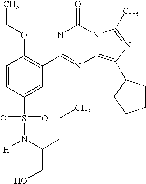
C1=CC(S(N([H])C(CCC)CO)(=O)=O)=CC(C2=NC3=C(C4CCCC4)N=C(C)N3C(=O)N2)=C1OCC
